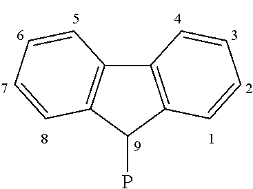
C12=C(C(P)C3=C1C=CC=C3)C=CC=C2
